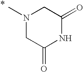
N1(C)CC(=O)NC(=O)C1
